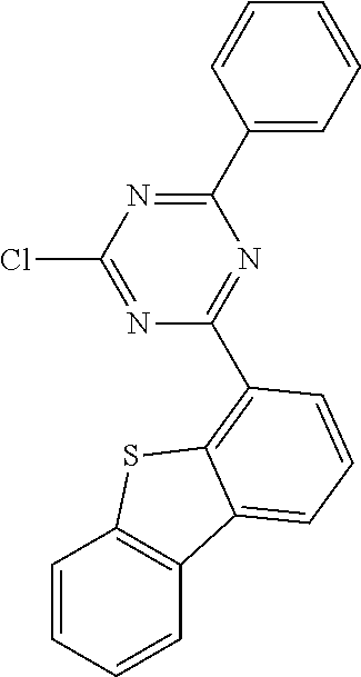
N1=C(Cl)N=C(C2=CC=CC=C2)N=C1C1=C2C(=CC=C1)C1=C(C=CC=C1)S2
